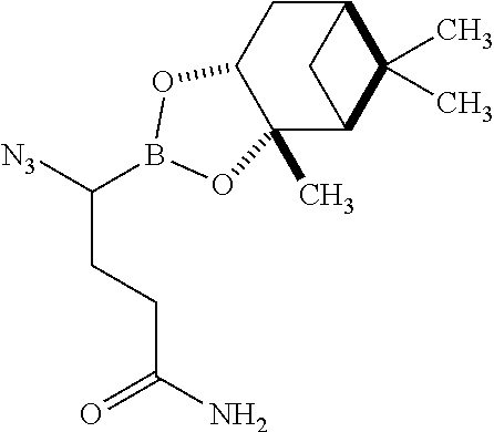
C(B1OC2CC3C(C)(C)C(C2(C)O1)C3)([N3])CCC(N)=O
